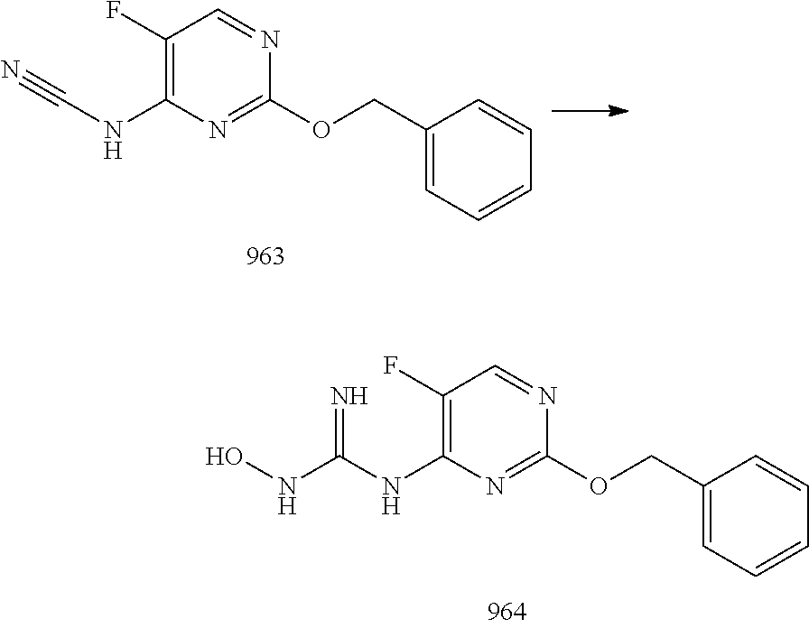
C1(F)=C(NC#N)N=C(OCC2=CC=CC=C2)N=C1.C1(F)=C(NC(NO)=N)N=C(OCC2=CC=CC=C2)N=C1
